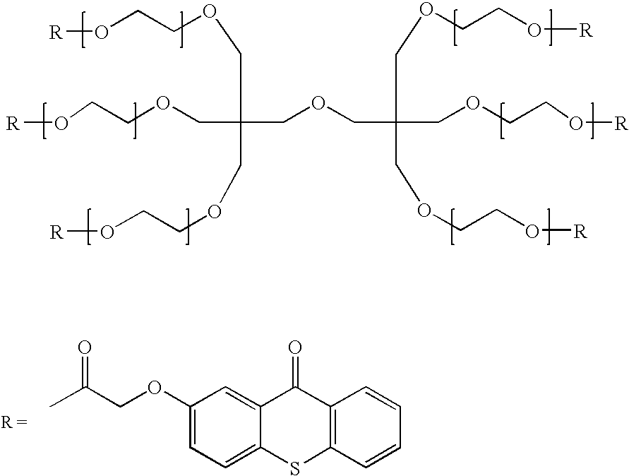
C1(OCC(=O)C)=CC=C2C(=C1)C(=O)C1=C(S2)C=CC=C1.C(C(COCC(COCCO[R])(COCCO[R])COCCO[R])(COCCO[R])COCCO[R])OCCO[R]
